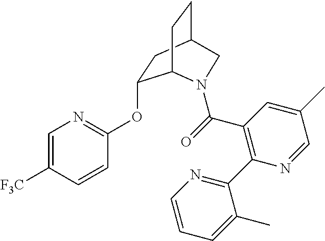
C1(OC2=NC=C([F3C])C=C2)CC2CCC1N(C(=O)C1=C(C3=NC=CC=C3C)N=CC(C)=C1)C2
